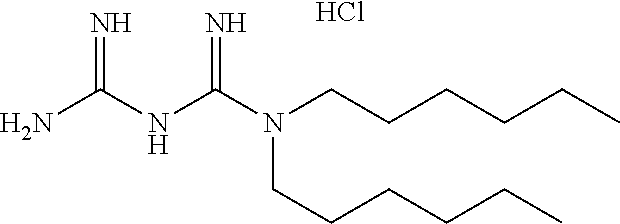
NC(NC(N(CCCCCC)CCCCCC)=N)=N.Cl
